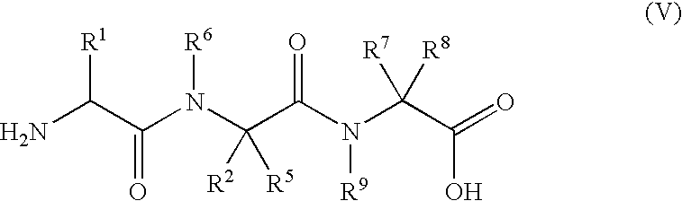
NC(C(N(C(C(N(C(C(=O)O)([R7])[R8])[R9])=O)([R2])[R5])[R6])=O)[R1]
